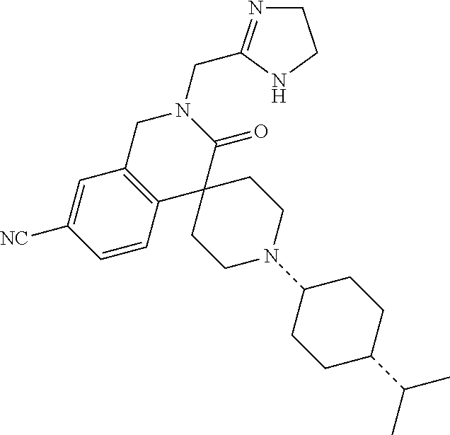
C1C2=C(C3(C(=O)N1CC1=NCCN1)CCN(C1CCC(C(C)C)CC1)CC3)C=CC([CN])=C2
